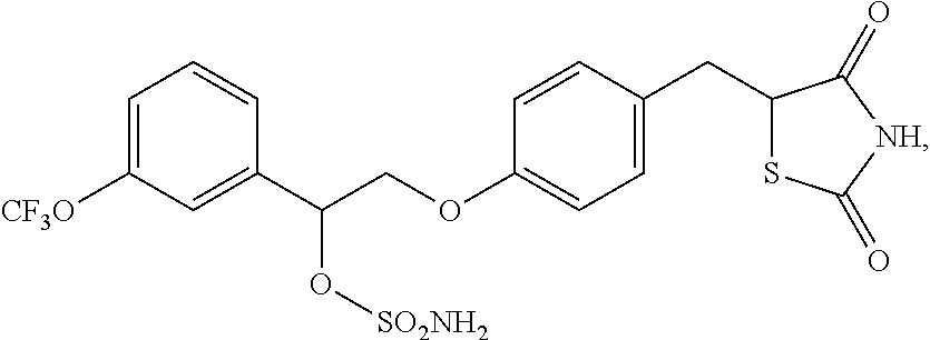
C1=C([CF3O])C=C(C(COC2=CC=C(CC3SC(=O)[NH]C3=O)C=C2)O[SO2NH2])C=C1
